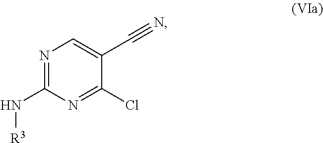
N1=C(N[R3])N=C(Cl)C(C#N)=C1
